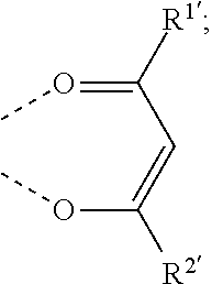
O(=C(C=C(OC)[R2])[R1])C
